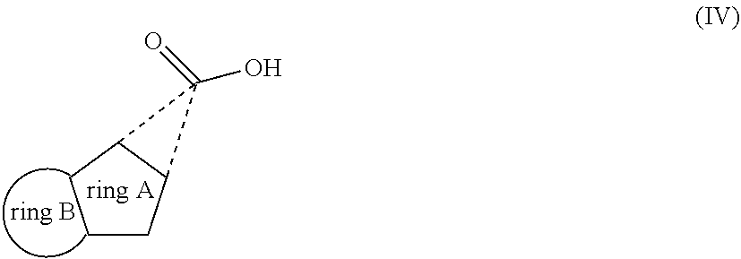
C1CC2C(C1)C2(=O)O
